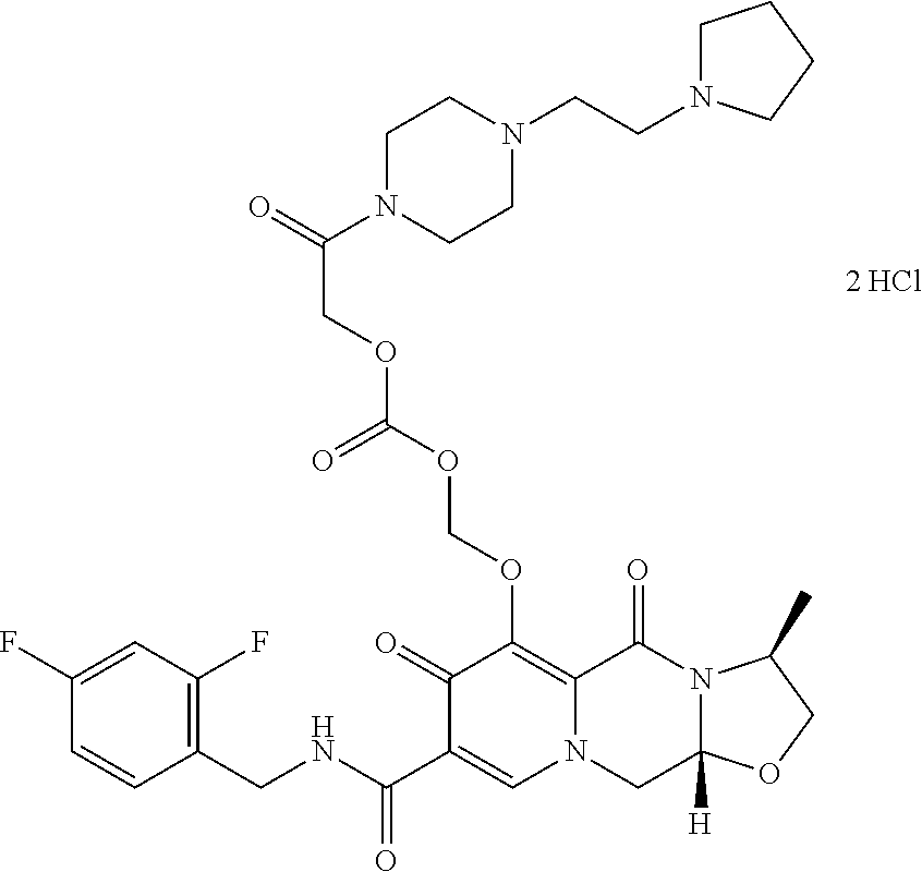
C1(F)=CC(F)=C(CNC(C2=CN3C(=C(OCOC(OCC(=O)N4CCN(CCN5CCCC5)CC4)=O)C2=O)C(=O)N2C([H])(C3)OCC2C)=O)C=C1.[2 HCl]
